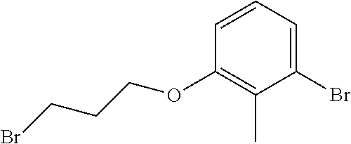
C1=CC(OCCCBr)=C(C)C(Br)=C1
